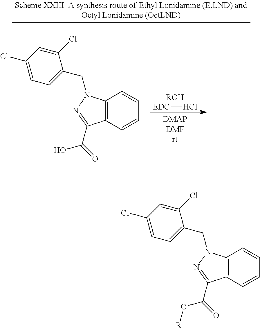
C12=C(C=CC=C1)C(C(=O)O[R])=NN2CC1=CC=C(Cl)C=C1Cl.[EDC]Cl.[ROH].C12=C(C=CC=C1)C(C(=O)O)=NN2CC1=CC=C(Cl)C=C1Cl
